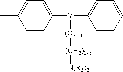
C1=CC([Y](C2=CC=CC=C2)O[(CH2)1-6][N(R3)2])=CC=C1C
